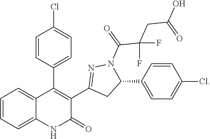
C12=CC=CC=C1C(C1=CC=C(Cl)C=C1)=C(C1=NN(C(=O)C(CC(O)=O)(F)F)C(C3=CC=C(Cl)C=C3)C1)C(=O)N2
